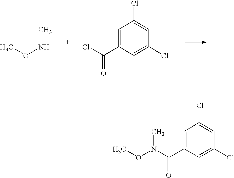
ClC(C1=CC(Cl)=CC(Cl)=C1)=O.CONC.N(C(C1=CC(Cl)=CC(Cl)=C1)=O)(OC)C
